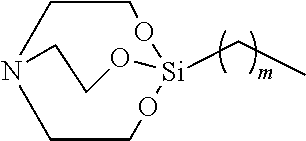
[Si]12(CC)OCCN(CCO1)CCO2
